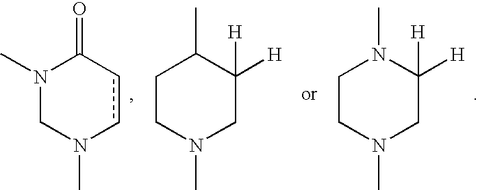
N1(C)CN(C)ccC1=O.C1CN(C)CC([H])([H])C1C.C1CN(C)CC([H])([H])N1C
